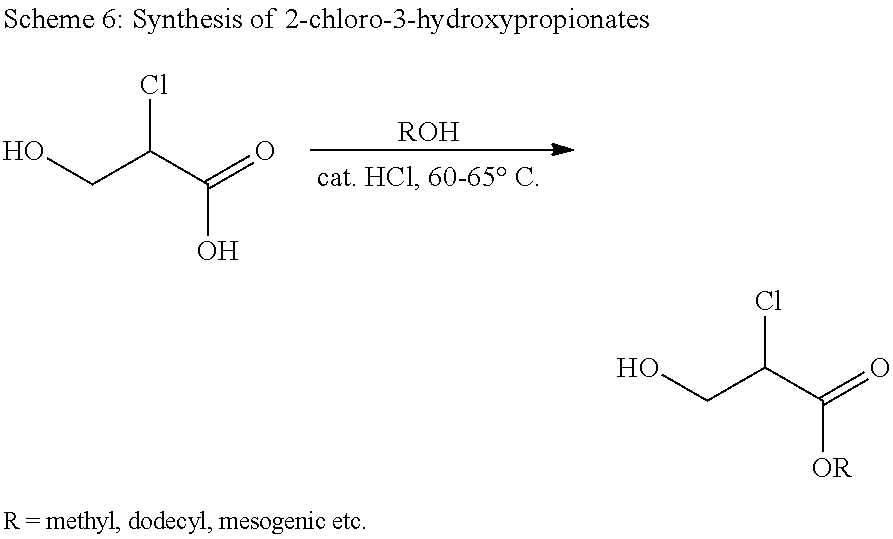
[ROH].C(C(C(=O)O)Cl)O.C(C(C(=O)[OR])Cl)O
